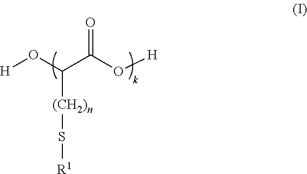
[H]OC(C(O[H])=O)[(CH2)n]S[R1]
